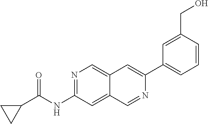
N1=C(NC(C2CC2)=O)C=C2C(=C1)C=C(C1=CC=CC(CO)=C1)N=C2
